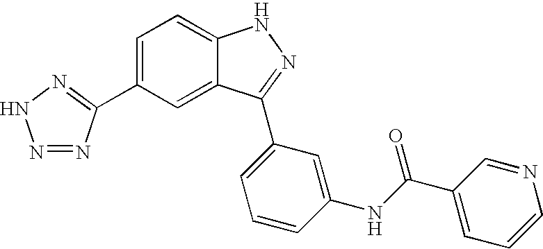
N1=NC(C2=CC=C3C(=C2)C(C2=CC=CC(NC(=O)C4=CC=CN=C4)=C2)=NN3)=NN1
